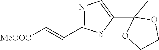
N1=C(C=C[MeOOC])SC(C2(C)OCCO2)=C1
